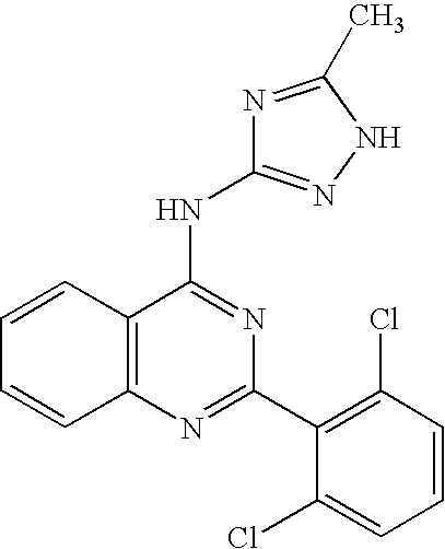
C12=C(N=C(C3=C(Cl)C=CC=C3Cl)N=C1NC1=NNC(C)=N1)C=CC=C2
